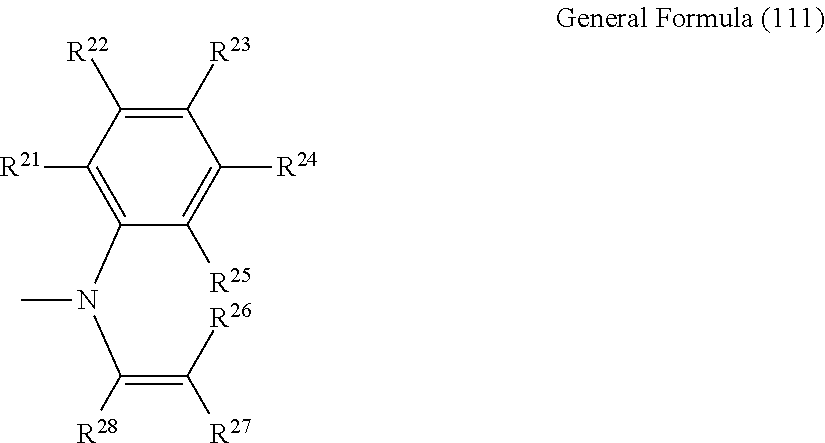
C1(N(C([R28])=C([R26])[R27])C)=C([R21])C([R22])=C([R23])C([R24])=C1[R25]
